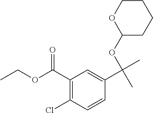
C1(C(OCC)=O)=C(Cl)C=CC(C(C)(OC2CCCCO2)C)=C1
